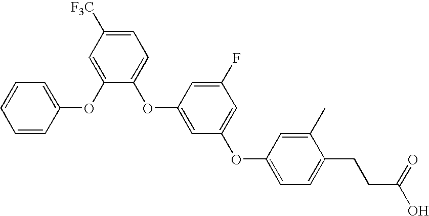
C1=CC(OC2=CC([F3C])=CC=C2OC2=CC(OC3=CC=C(CCC(O)=O)C(C)=C3)=CC(F)=C2)=CC=C1
